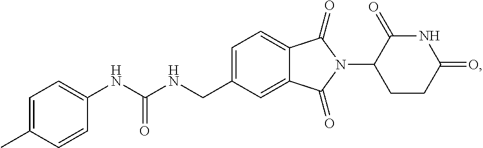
C1=C(CNC(NC2=CC=C(C)C=C2)=O)C=C2C(=C1)C(=O)N(C1CCC(=O)NC1=O)C2=O
